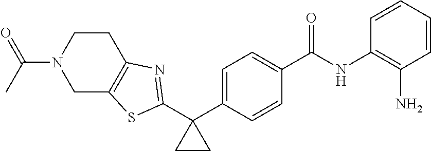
C1=C(C2(C3=NC4=C(CN(C(C)=O)CC4)S3)CC2)C=CC(C(NC2=C(N)C=CC=C2)=O)=C1
